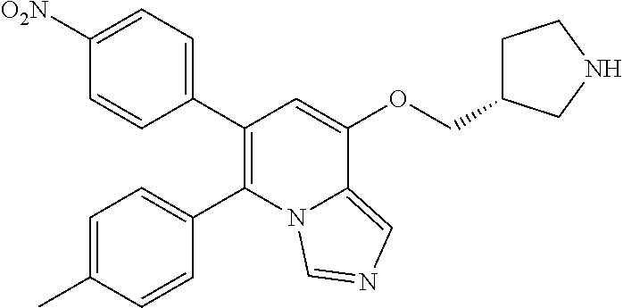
C1(C2=C(C3=CC=C(C)C=C3)N3C(=CN=C3)C(OCC3CCNC3)=C2)=CC=C([O2N])C=C1
